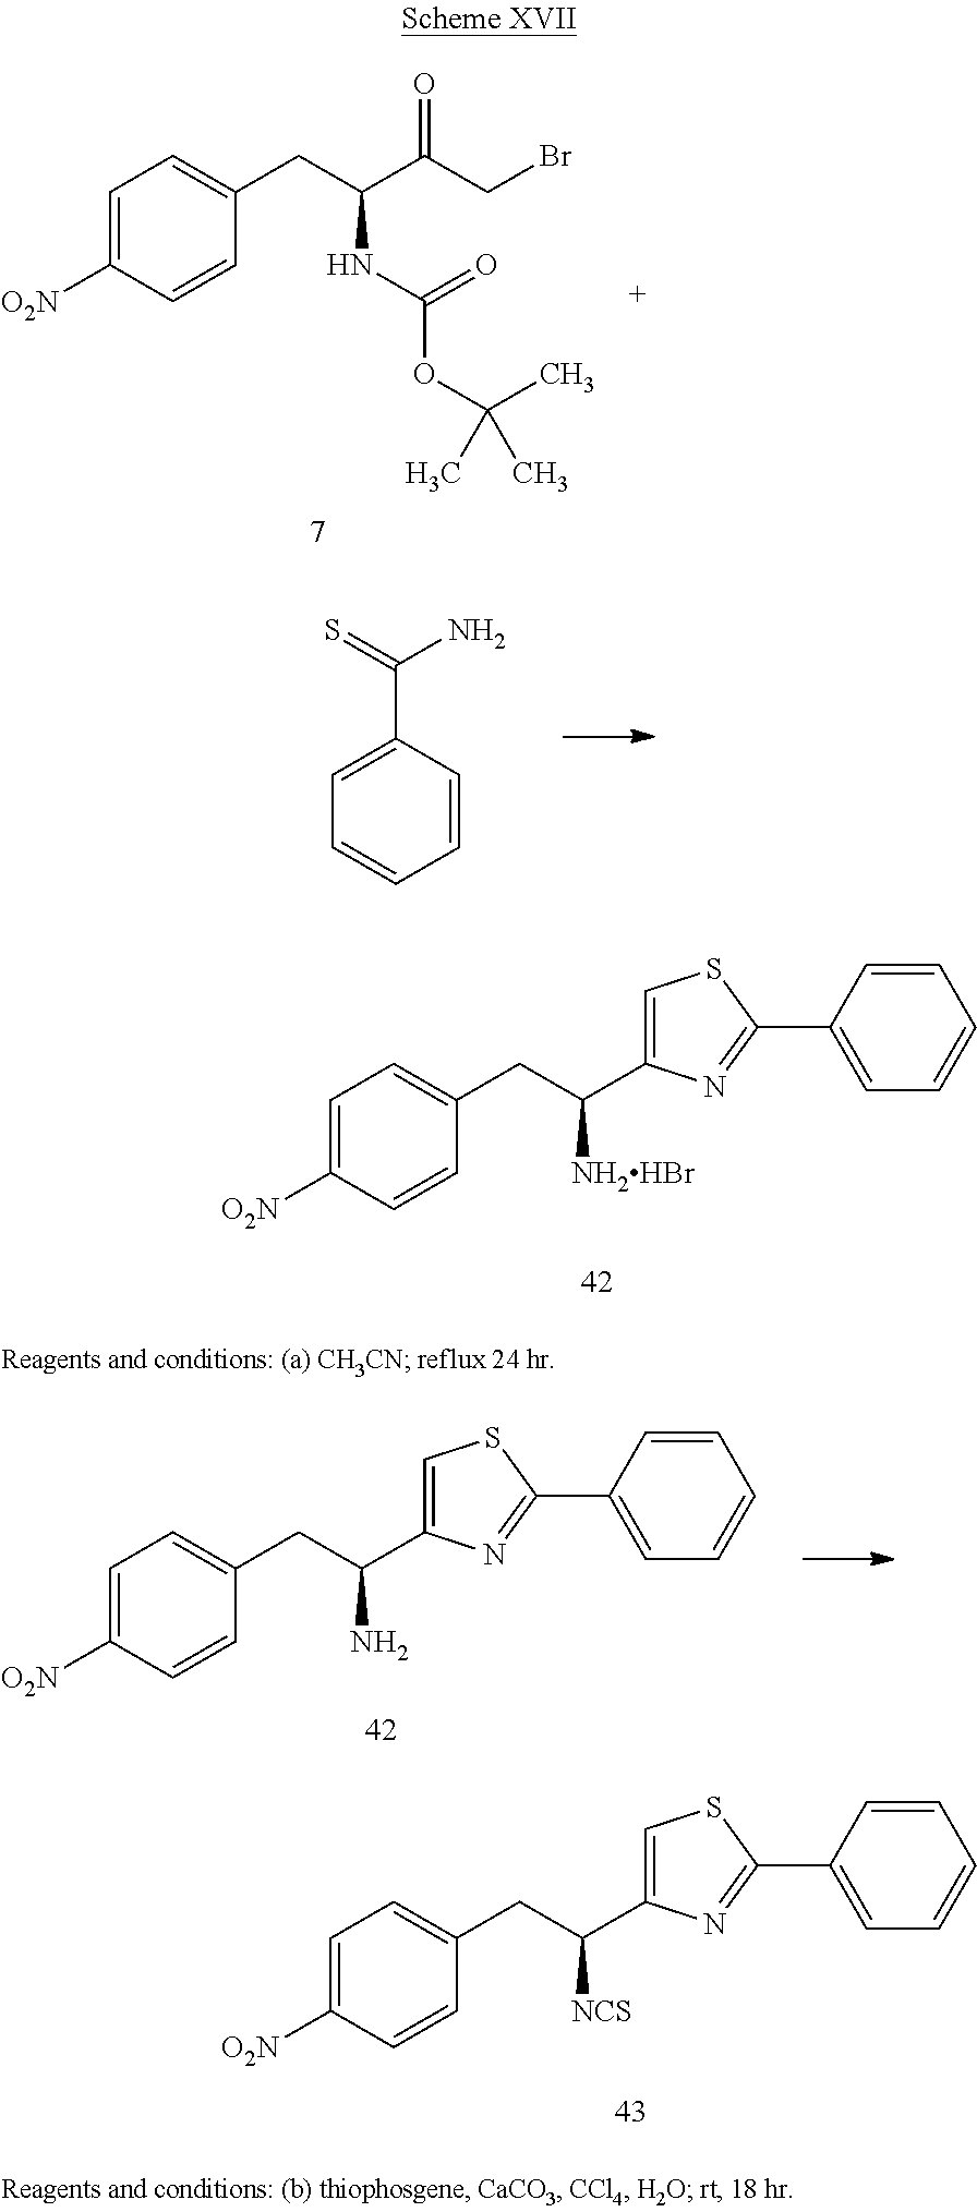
C1=C(C(CC2=CC=C([O2N])C=C2)[NH2HBr])N=C(C2=CC=CC=C2)S1.C(C(CC1=CC=C([O2N])C=C1)NC(OC(C)(C)C)=O)(CBr)=O.C1(C(=S)N)=CC=CC=C1.C1=C(C(CC2=CC=C([O2N])C=C2)[NCS])N=C(C2=CC=CC=C2)S1.C(CC1=CC=C([O2N])C=C1)(N)C1=CSC(C2=CC=CC=C2)=N1
